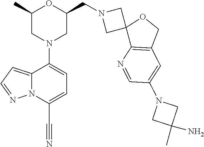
C12=CC=NN1C(C#N)=CC=C2N1CC(CN2CC3(C2)C2=C(CO3)C=C(N3CC(C)(N)C3)C=N2)OC(C)C1
